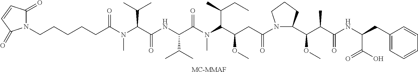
N1(CCCCCC(=O)N(C(C(NC(C(C)C)C(=O)N(C)C(C(OC)CC(=O)N2C(C(C(C(NC(CC3=CC=CC=C3)C(O)=O)=O)C)OC)CCC2)C(CC)C)=O)C(C)C)C)C(=O)C=CC1=O.[MC-MMAF]
